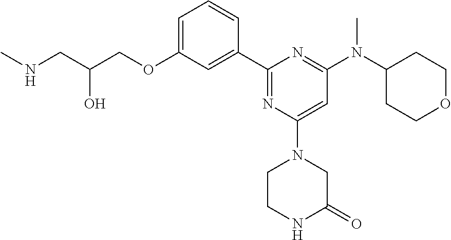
C1=C(OCC(CNC)O)C=C(C2=NC(N3CCNC(=O)C3)=CC(N(C3CCOCC3)C)=N2)C=C1
